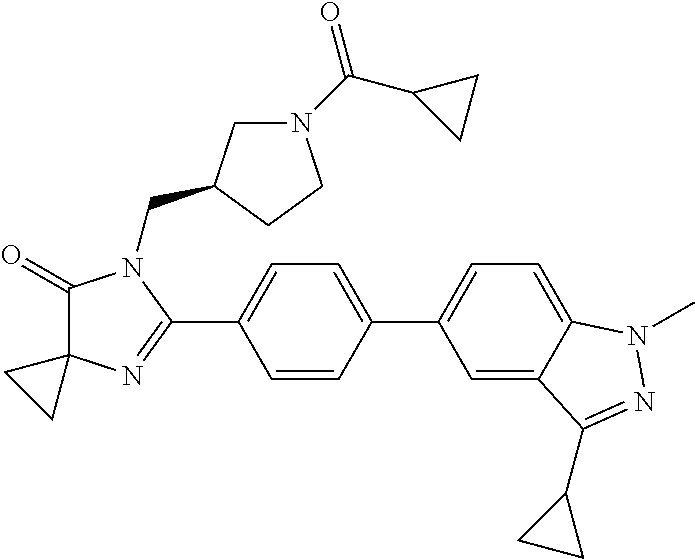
C1(=O)C2(N=C(C3=CC=C(C4=CC=C5C(=C4)C(C4CC4)=NN5C)C=C3)N1CC1CN(C(C3CC3)=O)CC1)CC2
